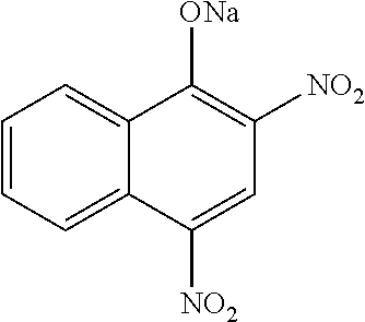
C1=CC=C2C(=C1)C([ONa])=C([NO2])C=C2[NO2]
